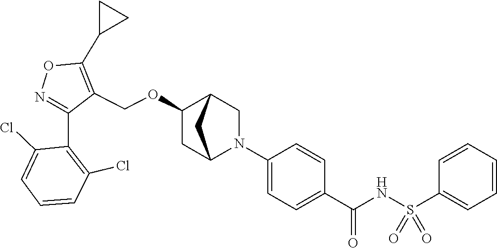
N1=C(C2=C(Cl)C=CC=C2Cl)C(COC2CC3N(C4=CC=C(C(NS(C5=CC=CC=C5)(=O)=O)=O)C=C4)CC2C3)=C(C2CC2)O1
